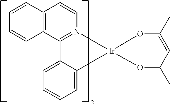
C1(C)=CC(C)=O[Ir]2(O1)N1=C(C3=CC=CC=C32)C2=C(C=C1)C=CC=C2
